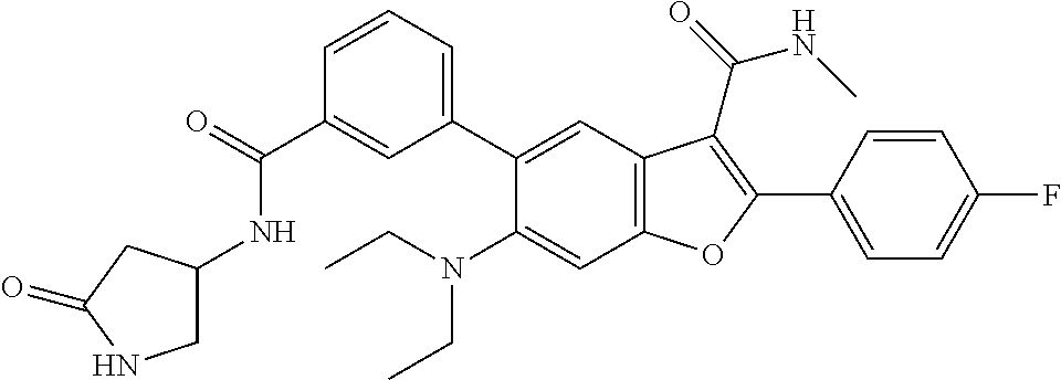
C1(C(=O)NC2CNC(=O)C2)=CC(C2=CC3=C(C=C2N(CC)CC)OC(C2=CC=C(F)C=C2)=C3C(=O)NC)=CC=C1
